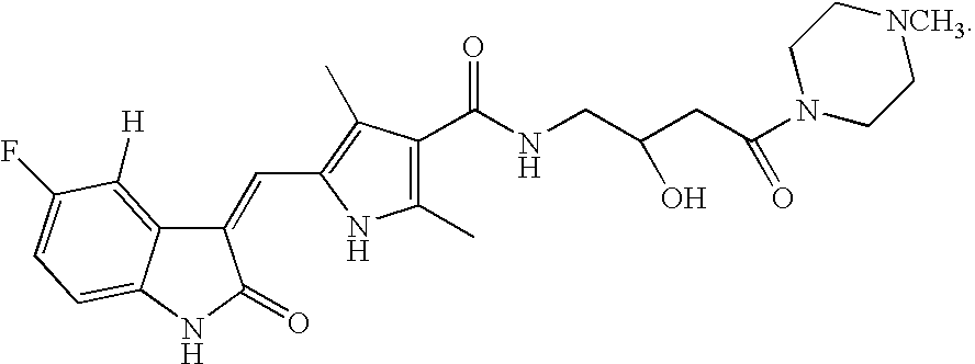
C1(=CC2=C(C)C(C(=O)NCC(CC(=O)N3CC[NCH3]CC3)O)=C(C)N2)C2=C([H])C(F)=CC=C2NC1=O
